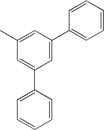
C1=C(C2=CC=CC=C2)C=C(C)C=C1C1=CC=CC=C1
